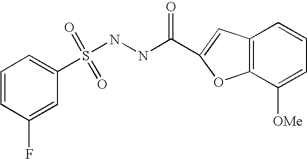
C1=CC(F)=CC(S(NNC(=O)C2=CC3=C(C([OMe])=CC=C3)O2)(=O)=O)=C1
